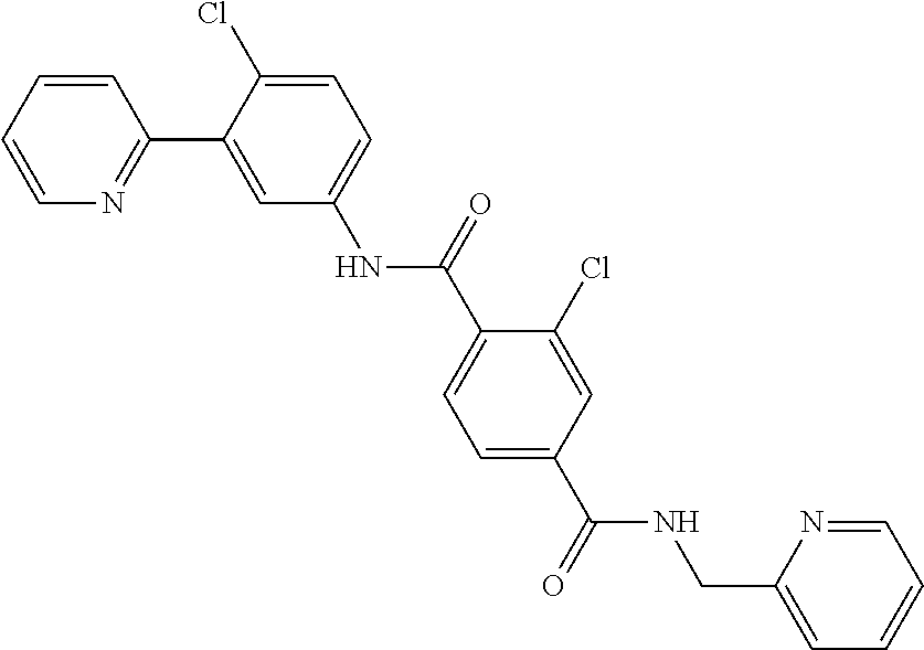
C1=CC=CN=C1C1=CC(NC(=O)C2=CC=C(C(NCC3=CC=CC=N3)=O)C=C2Cl)=CC=C1Cl
